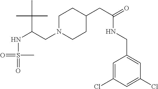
O=S(C)(NC(C(C)(C)C)CN1CCC(CC(NCC2=CC(Cl)=CC(Cl)=C2)=O)CC1)=O
